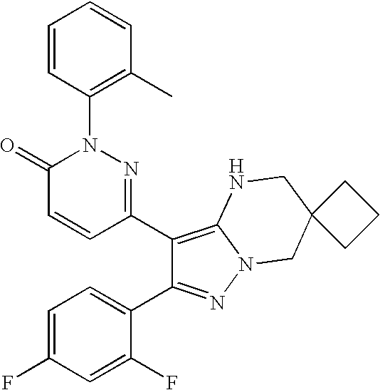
C1(C2=C3N(N=C2C2=CC=C(F)C=C2F)CC2(CN3)CCC2)=NN(C2=C(C)C=CC=C2)C(=O)C=C1
